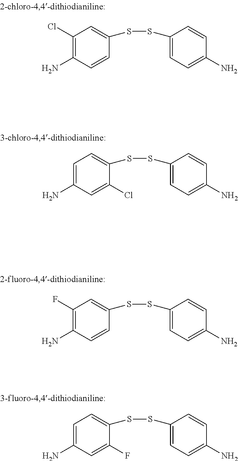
C1(Cl)=C(N)C=CC(SSC2=CC=C(N)C=C2)=C1.C1=C(N)C=C(Cl)C(SSC2=CC=C(N)C=C2)=C1.C1(F)=C(N)C=CC(SSC2=CC=C(N)C=C2)=C1.C1=C(N)C=C(F)C(SSC2=CC=C(N)C=C2)=C1
